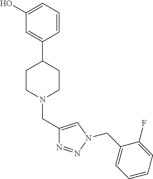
OC1=CC=CC(C2CCN(CC3=CN(CC4=CC=CC=C4F)N=N3)CC2)=C1
